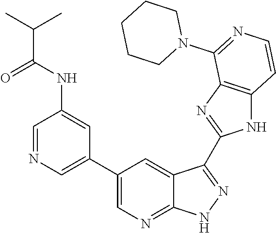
C1=NC=C(C2=CN=C3C(=C2)C(C2=NC4=C(N2)C=CN=C4N2CCCCC2)=NN3)C=C1NC(C(C)C)=O
